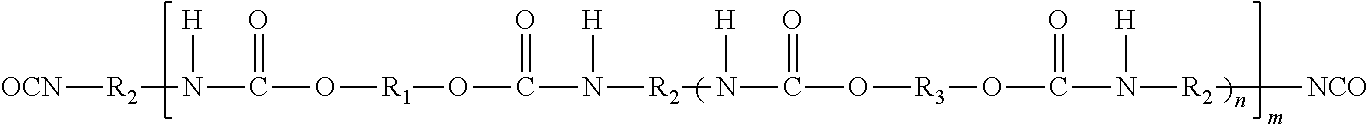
[OCN][R2]N(C(O[R1]OC(N([R2]N(C(O[R3]OC(N([R2][NCO])[H])=O)=O)[H])[H])=O)=O)[H]
